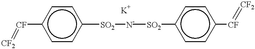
c1cc([SO2][N-][SO2]c2ccc([CF]=[CF2])cc2)ccc1[CF]=[CF2]
